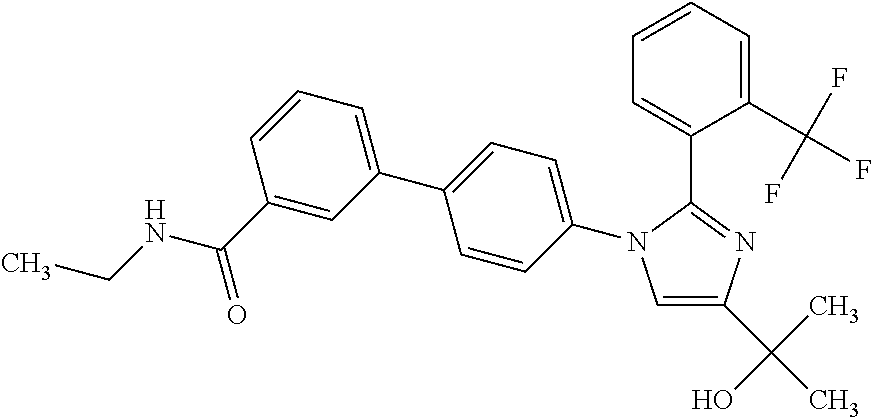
C1=C(C(C)(O)C)N=C(C2=CC=CC=C2C(F)(F)F)N1C1=CC=C(C2=CC=CC(C(NCC)=O)=C2)C=C1
